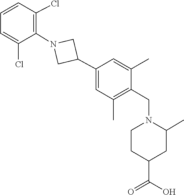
C1=C(C)C(CN2CCC(C(=O)O)CC2C)=C(C)C=C1C1CN(C2=C(Cl)C=CC=C2Cl)C1
